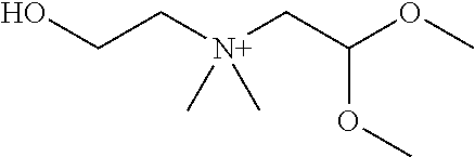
C(C[N+](CC(OC)OC)(C)C)O
